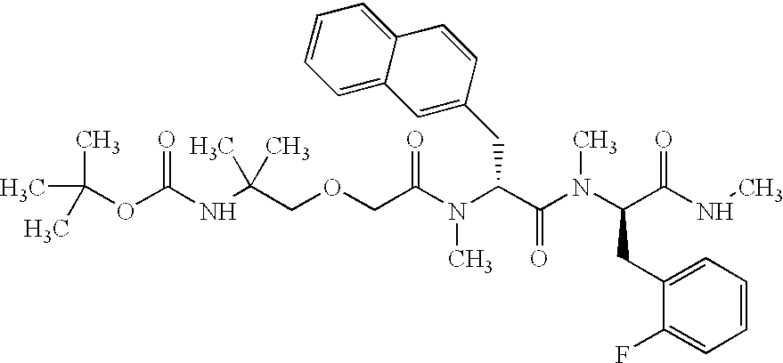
N(C(COCC(N(C(C(N(C(C(NC)=O)CC1=CC=CC=C1F)C)=O)CC1=CC2=CC=CC=C2C=C1)C)=O)(C)C)C(OC(C)(C)C)=O
